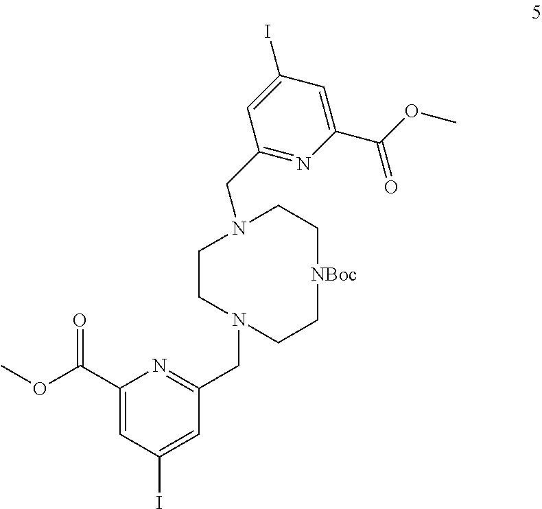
C1CN(CC2=NC(C(OC)=O)=CC(I)=C2)CC[NBoc]CCN1CC1=NC(C(OC)=O)=CC(I)=C1
